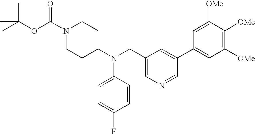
O(C(C)(C)C)C(N1CCC(N(CC2=CN=CC(C3=CC([OMe])=C([OMe])C([OMe])=C3)=C2)C2=CC=C(F)C=C2)CC1)=O
